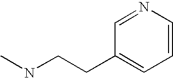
C1=CN=CC(CCNC)=C1
